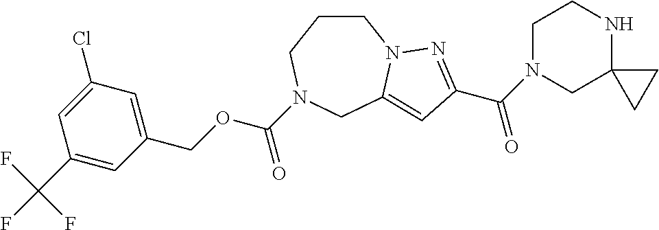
C1CCN(C(OCC2=CC(Cl)=CC(C(F)(F)F)=C2)=O)CC2=CC(C(N3CC4(NCC3)CC4)=O)=NN12
